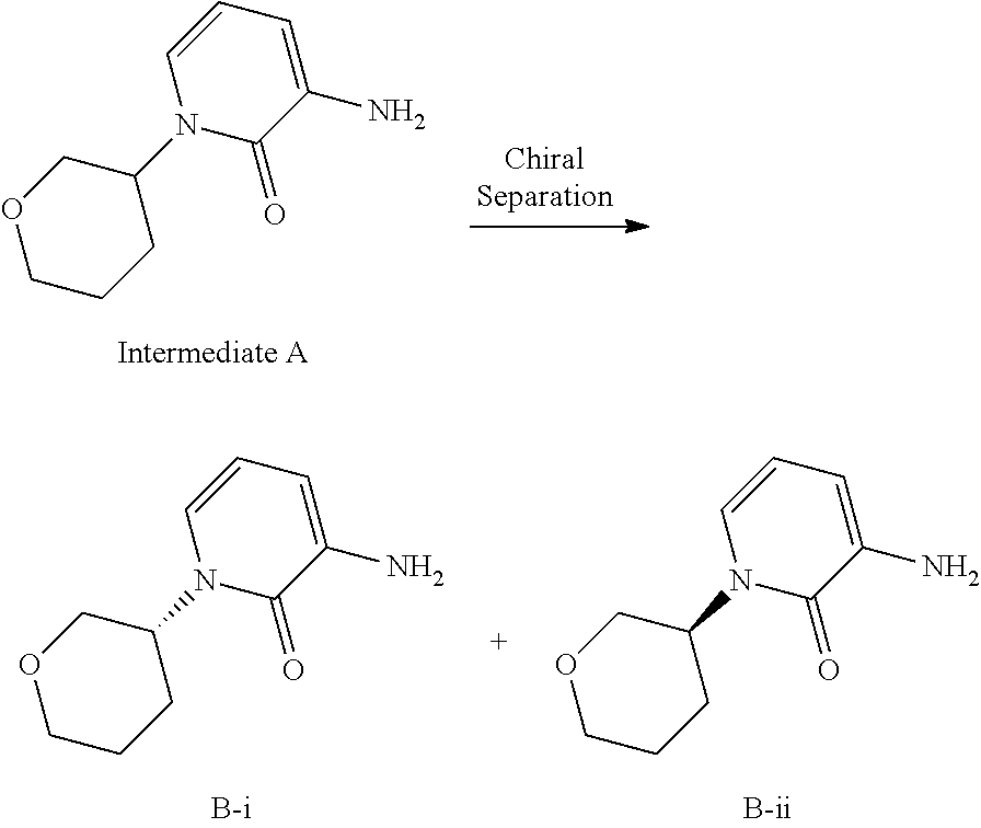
N1(C2COCCC2)C(=O)C(N)=CC=C1.N1(C2COCCC2)C(=O)C(N)=CC=C1.N1(C2COCCC2)C(=O)C(N)=CC=C1
